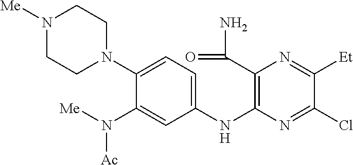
C1(N2CCN([Me])CC2)=CC=C(NC2=C(C(=O)N)N=C([Et])C(Cl)=N2)C=C1N([Me])[Ac]
